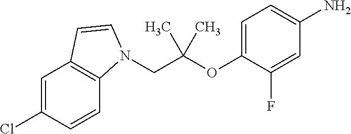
C(C)(C)(OC1=CC=C(N)C=C1F)CN1C2=C(C=C(Cl)C=C2)C=C1
